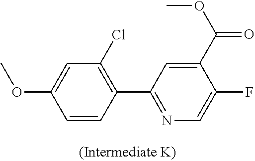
C1=CC(C2=NC=C(F)C(C(OC)=O)=C2)=C(Cl)C=C1OC
